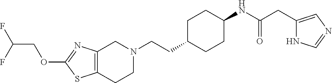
C12=C(CCN(CCC3CCC(NC(CC4=CN=CN4)=O)CC3)C1)SC(OCC(F)F)=N2
